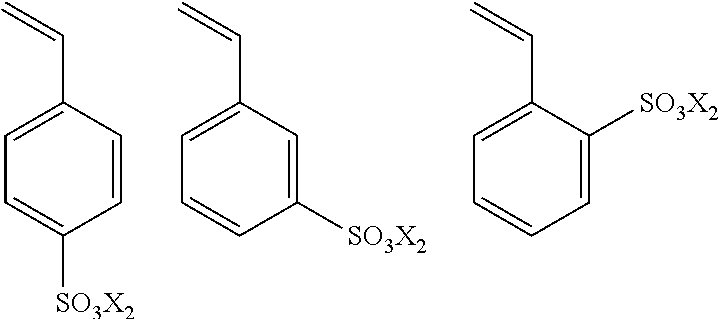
C1=CC(C=C)=CC=C1[SO3X2].C1([SO3X2])=CC(C=C)=CC=C1.C1=C([SO3X2])C(C=C)=CC=C1
